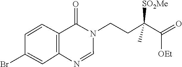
C1=NC2=C(C=CC(Br)=C2)C(=O)N1CCC(C(=O)[OEt])(C)[SO2Me]
